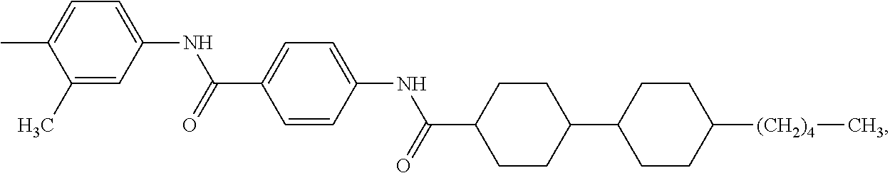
N(C(C1CCC(C2CCC([(CH2)4]C)CC2)CC1)=O)C1=CC=C(C(NC2=CC=C(C)C(C)=C2)=O)C=C1
